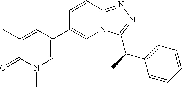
C1(C)=CC(C2=CN3C(=NN=C3C(C3=CC=CC=C3)C)C=C2)=CN(C)C1=O
